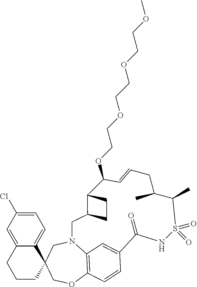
C12=C3C=CC(=C1)C(=O)NS(=O)(=O)C(C)C(C)CC=CC(OCCOCCOCCOC)C1CCC1CN2CC1(CO3)C2=CC=C(Cl)C=C2CCC1
